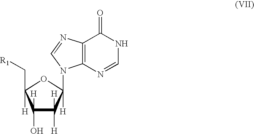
C12=C(N=CNC1=O)N(C1([H])C([H])([H])C([H])(O)C([H])(C[R1])O1)C=N2
